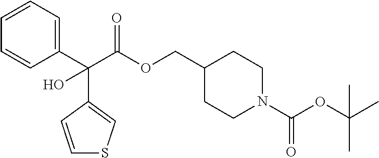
C(OCC1CCN(C(OC(C)(C)C)=O)CC1)(C(C1=CC=CC=C1)(C1=CSC=C1)O)=O
